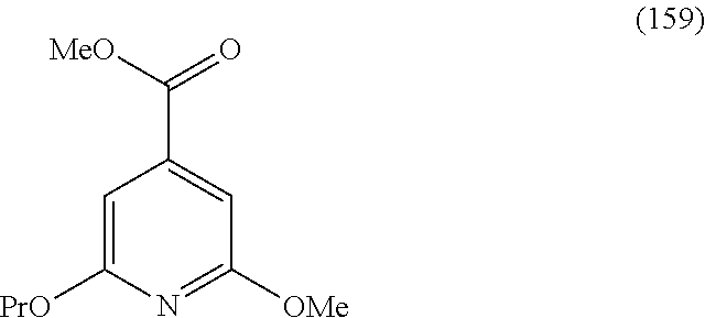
C1=C([PrO])N=C([OMe])C=C1C([MeO])=O
